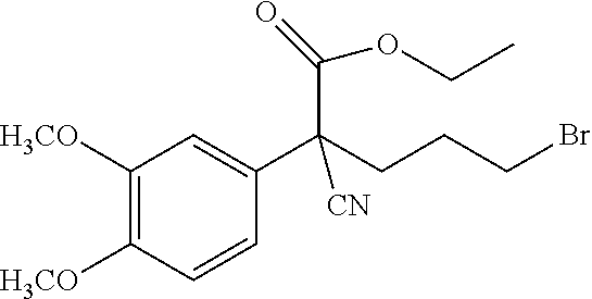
C1([H3CO])=C([H3CO])C=CC(C(CCCBr)(C(OCC)=O)[CN])=C1
